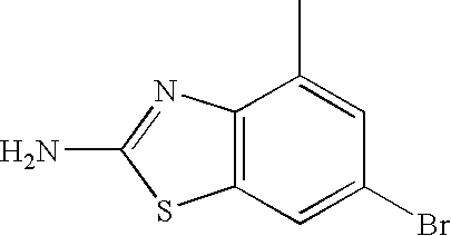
C12=C(C=C(Br)C=C1C)SC(N)=N2
